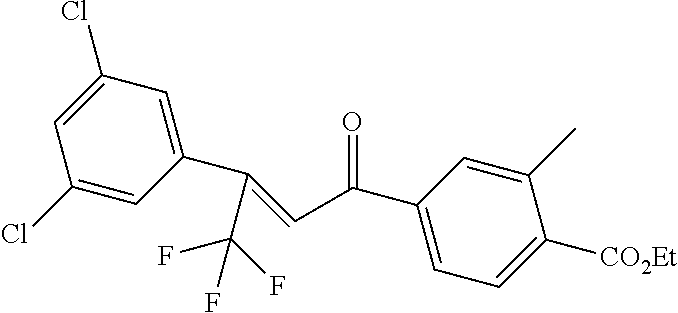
C1(Cl)=CC(C(=CC(C2=CC=C([CO2Et])C(C)=C2)=O)C(F)(F)F)=CC(Cl)=C1
